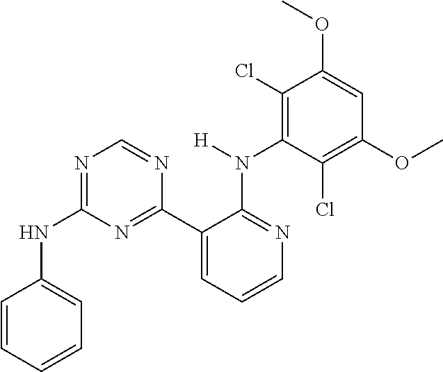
C1=CC=C(NC2=NC=NC(C3=CC=CN=C3N([H])C3=C(Cl)C(OC)=CC(OC)=C3Cl)=N2)C=C1
